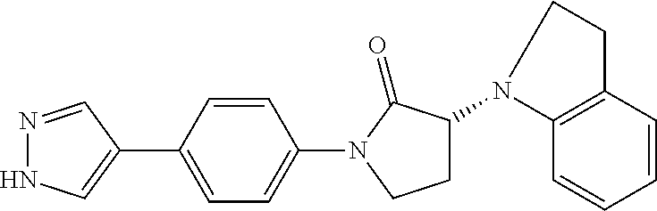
C1(C2=CNN=C2)=CC=C(N2C(=O)C(N3C4=C(C=CC=C4)CC3)CC2)C=C1
